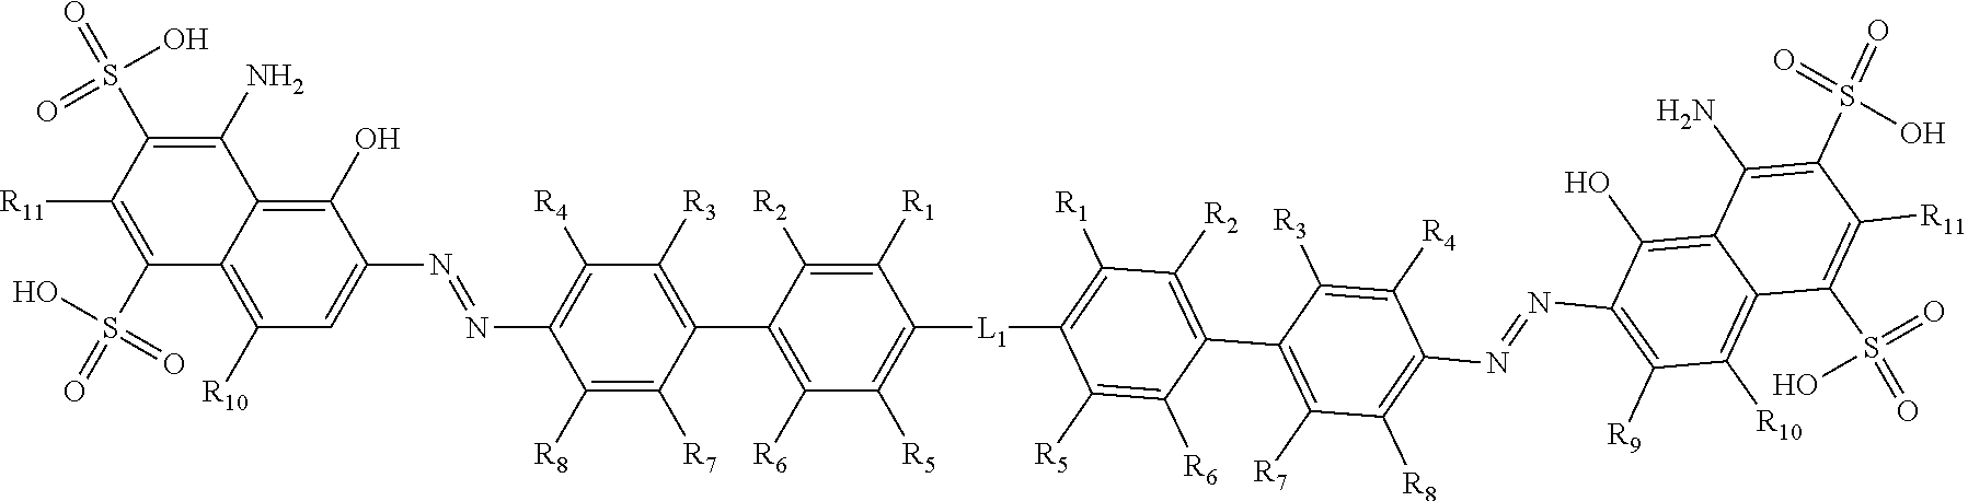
C1([R10])=C2C(=C(O)C(N=NC3=C([R4])C([R3])=C(C4=C([R6])C([R5])=C([L1]C5=C([R1])C([R2])=C(C6=C([R7])C([R8])=C(N=NC7=C([R9])C([R10])=C8C(=C7O)C(N)=C(S(=O)(O)=O)C([R11])=C8S(O)(=O)=O)C([R4])=C6[R3])C([R6])=C5[R5])C([R1])=C4[R2])C([R7])=C3[R8])=C1)C(N)=C(S(=O)(O)=O)C([R11])=C2S(=O)(=O)O
